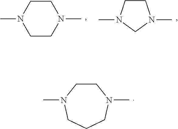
C1CN(C)CCN1C.C1CN(C)CN1C.C1CN(C)CCCN1C
